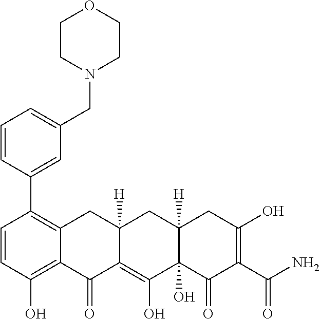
C1=CC(O)=C2C(=C1C1=CC(CN3CCOCC3)=CC=C1)CC1([H])C(=C(O)C3(O)C([H])(C1)CC(O)=C(C(N)=O)C3=O)C2=O
